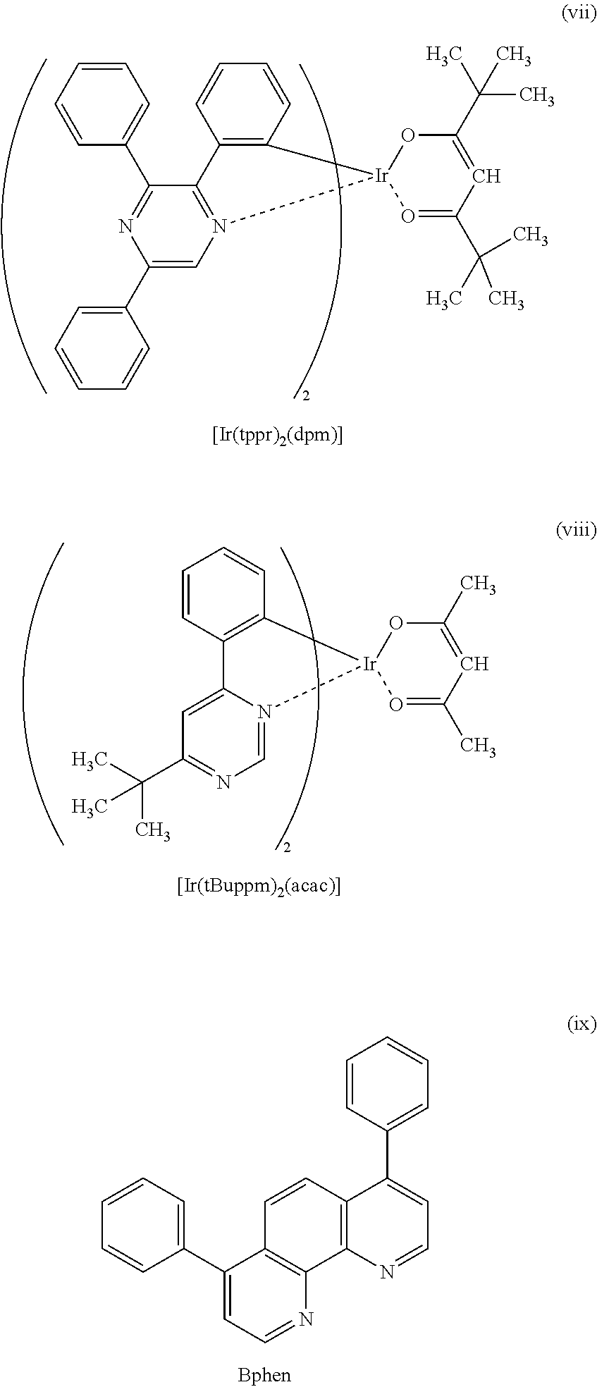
C1=CC(C2=NC(C3=CC=CC=C3)=CN3=C2C2=C(C=CC=C2)[Ir]32O=C(C(C)(C)C)C=C(C(C)(C)C)O2)=CC=C1.O1=C(C)C=C(C)O[Ir]12N1=CN=C(C(C)(C)C)C=C1C1=C2C=CC=C1.C1(C2=CC=CC=C2)=CC=NC2=C1C=CC1=C2N=CC=C1C1=CC=CC=C1
